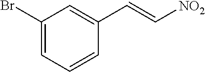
C1(Br)=CC=CC(C=C[NO2])=C1
